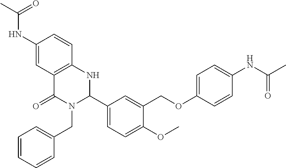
C1(NC(C)=O)=CC2=C(C=C1)NC(C1=CC=C(OC)C(COC3=CC=C(NC(C)=O)C=C3)=C1)N(CC1=CC=CC=C1)C2=O
